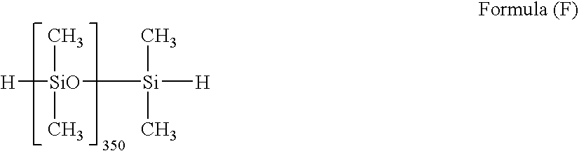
[H][SiO](C)(C)[Si](C)(C)[H]
